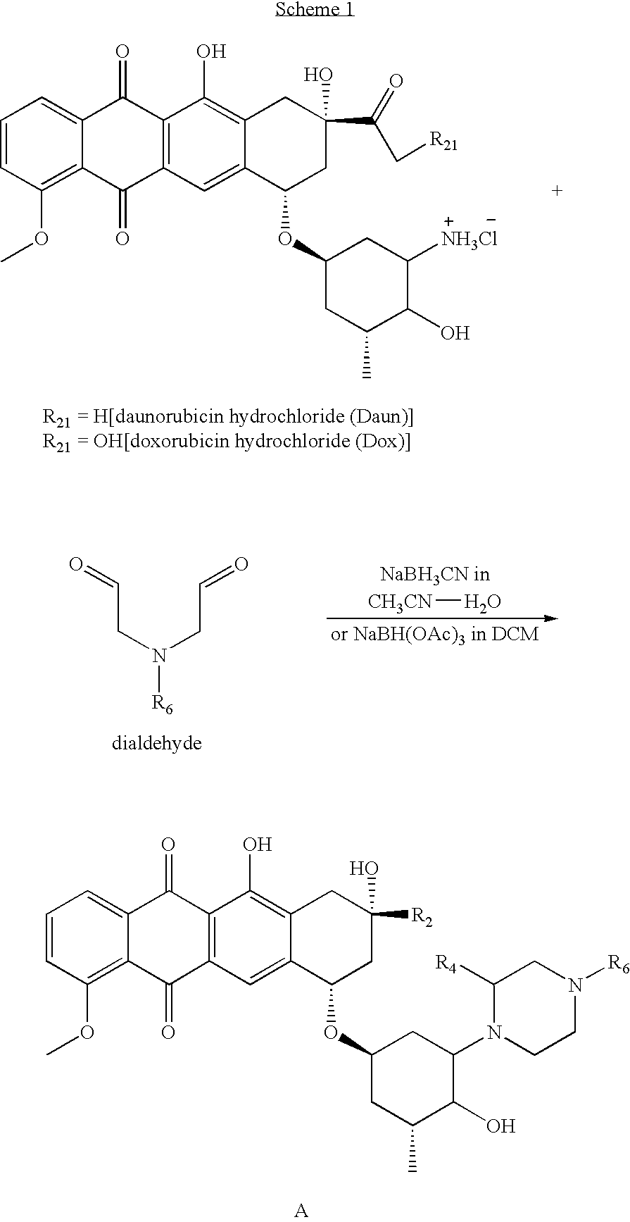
O=CCN(CC=O)[R6].[CH3CN]O.C1=CC(OC)=C2C(=C1)C(=O)C1=C(C2=O)C=C2C(=C1O)CC(C(=O)C[R21])(O)CC2OC1CC(C)C(O)C([NH3Cl])C1.C1=CC(OC)=C2C(=C1)C(=O)C1=C(C2=O)C=C2C(=C1O)CC([R2])(O)CC2OC1CC(C)C(O)C(N2CCN([R6])CC2[R4])C1
